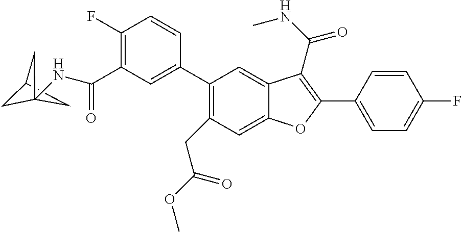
C1=C(C2=C(C(NC)=O)C3=CC(C4=CC(C(=O)NC56CC(C5)C6)=C(F)C=C4)=C(CC(OC)=O)C=C3O2)C=CC(F)=C1
